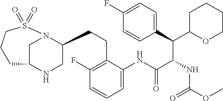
C1C2NCC(CCC3=C(F)C=CC=C3NC(C(NC(OC)=O)C(C3=CC=C(F)C=C3)C3OCCCC3)=O)N1S(=O)(=O)CCC2
